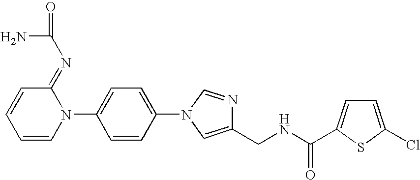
C1=C(N2C(=NC(=O)N)C=CC=C2)C=CC(N2C=NC(CNC(=O)C3=CC=C(Cl)S3)=C2)=C1
